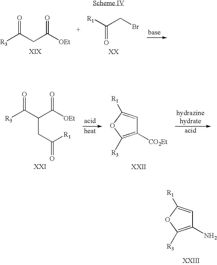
[R3]C(CC([OEt])=O)=O.BrCC([R1])=O.C1=C([R1])OC([R3])=C1[CO2Et].[R3]C(C(C([OEt])=O)CC(=O)[R1])=O.C1=C([R1])OC([R3])=C1N
